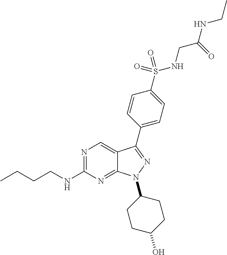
N1=C(NCCCC)N=C2C(=C1)C(C1=CC=C(S(=O)(NCC(NCC)=O)=O)C=C1)=NN2C1CCC(O)CC1
